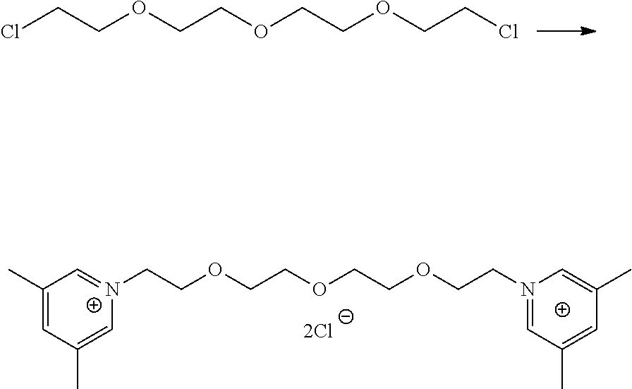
ClCCOCCOCCOCCCl.C1(C)=CC(C)=C[N+](CCOCCOCCOCCN2=CC(C)=CC(C)=C2)=C1
